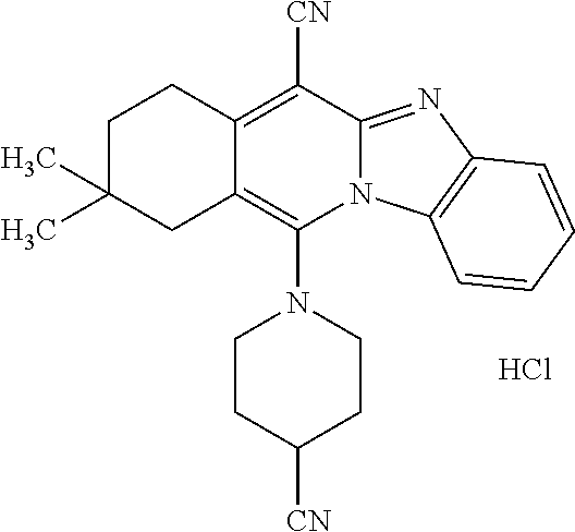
Cl.C1CC([CN])CCN1C1=C2C(=C([CN])C3=NC4=C(N13)C=CC=C4)CCC(C)(C)C2
